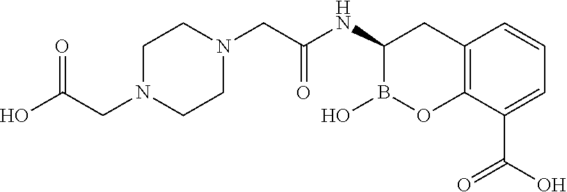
C1N(CC(O)=O)CCN(CC(NC2B(O)OC3=C(C2)C=CC=C3C(O)=O)=O)C1
